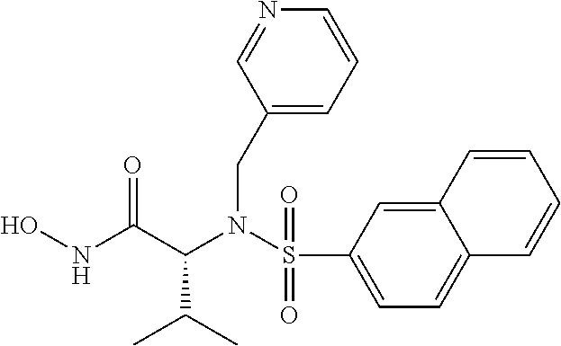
C1(S(N(C(C(NO)=O)C(C)C)CC2=CC=CN=C2)(=O)=O)=CC=C2C(=C1)C=CC=C2
